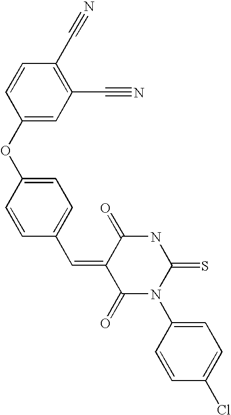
C1=CC(OC2=CC=C(C=C3C(=O)N(C4=CC=C(Cl)C=C4)C(=S)NC3=O)C=C2)=CC(C#N)=C1C#N
